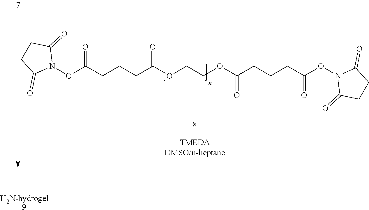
N1(OC(CCCC(OCCOC(CCCC(ON2C(=O)CCC2=O)=O)=O)=O)=O)C(=O)CCC1=O.[H2N-hydrogel9]
